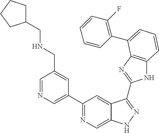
C1=NC=C(C2=NC=C3C(=C2)C(C2=NC4=C(N2)C=CC=C4C2=C(F)C=CC=C2)=NN3)C=C1CNCC1CCCC1
